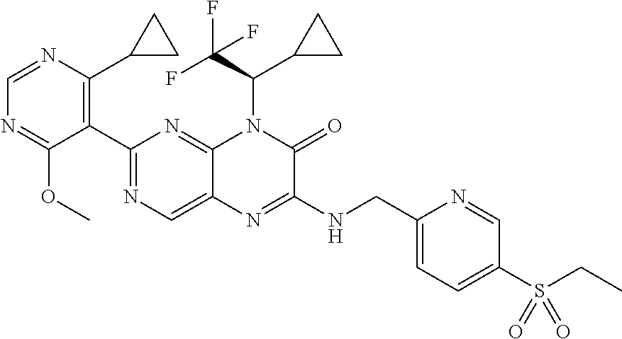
C1(C2=NC=C3C(=N2)N(C(C(F)(F)F)C2CC2)C(=O)C(NCC2=CC=C(S(CC)(=O)=O)C=N2)=N3)=C(C2CC2)N=CN=C1OC
